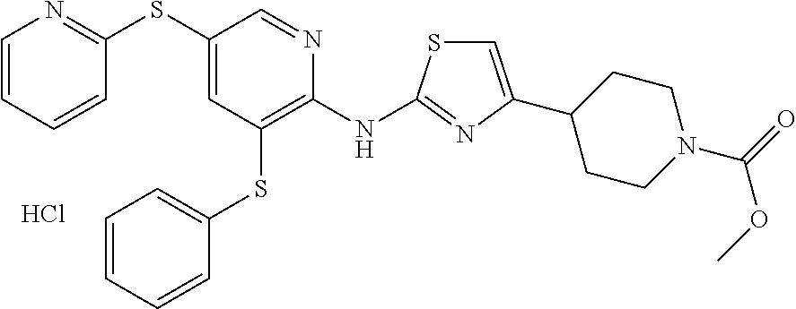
S(C1=CC(SC2=CC=CC=C2)=C(NC2=NC(C3CCN(C(OC)=O)CC3)=CS2)N=C1)C1=NC=CC=C1.Cl
